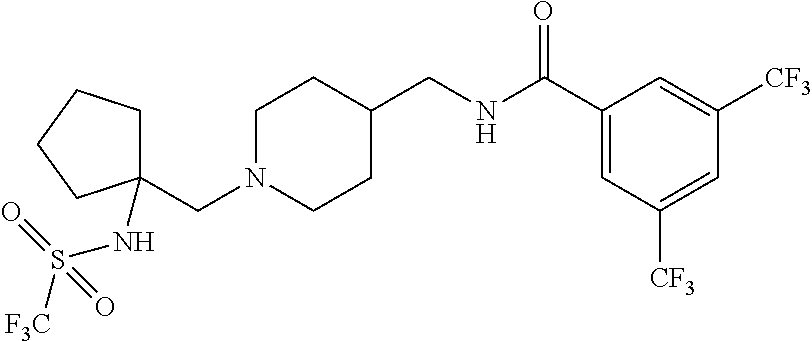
C(N1CCC(CNC(C2=CC([CF3])=CC([CF3])=C2)=O)CC1)C1(NS(=O)([F3C])=O)CCCC1
